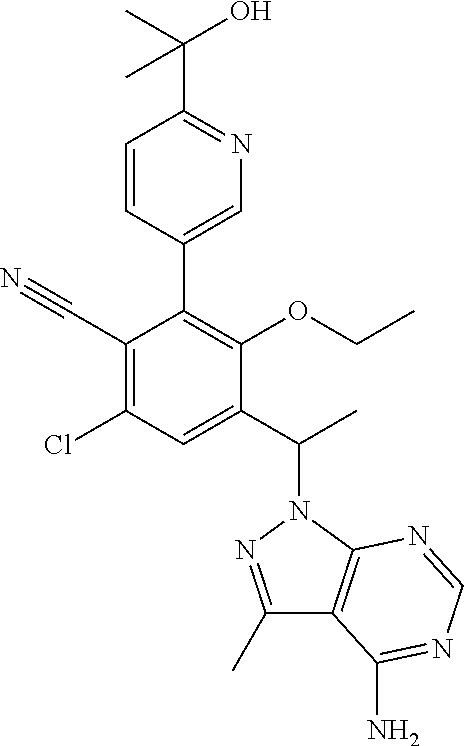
C1(C(C)N2N=C(C)C3=C2N=CN=C3N)=CC(Cl)=C(C#N)C(C2=CN=C(C(C)(C)O)C=C2)=C1OCC
